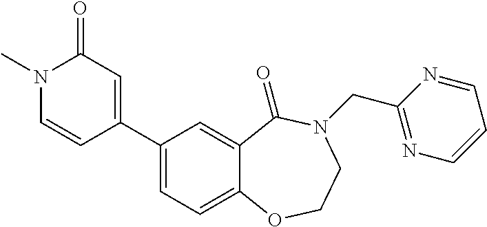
C1(C2=CC=C3C(=C2)C(=O)N(CC2=NC=CC=N2)CCO3)=CC(=O)N(C)C=C1
